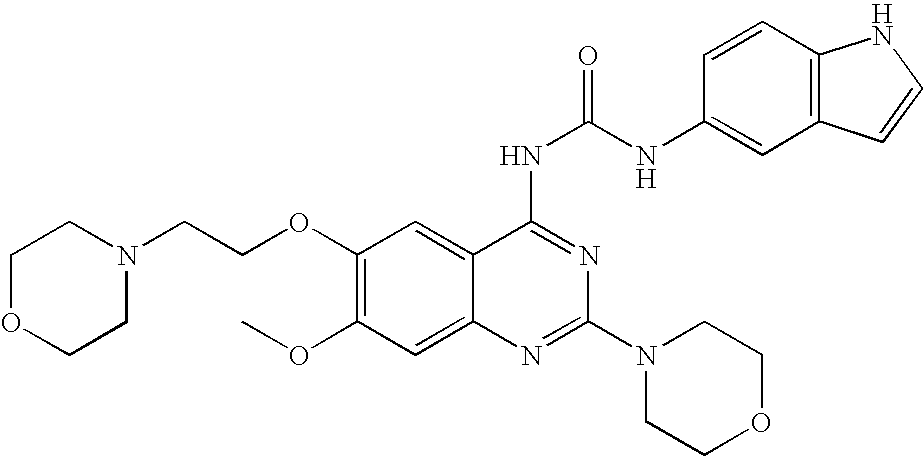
C1(OCCN2CCOCC2)=C(OC)C=C2C(=C1)C(NC(=O)NC1=CC3=C(C=C1)NC=C3)=NC(N1CCOCC1)=N2
